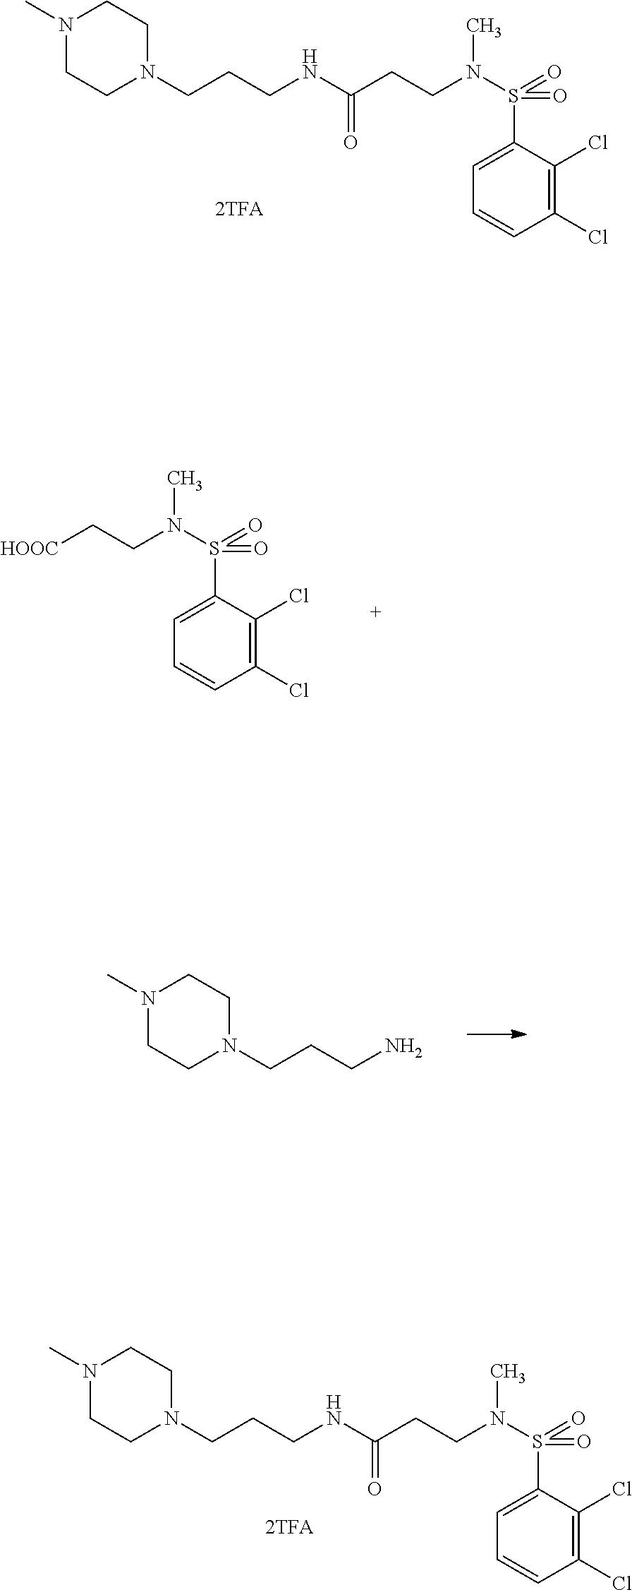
[HOOC]CCN(S(=O)(=O)C1=CC=CC(Cl)=C1Cl)C.C(CCN(S(=O)(=O)C1=CC=CC(Cl)=C1Cl)C)(NCCCN1CCN(C)CC1)=O.N1(C)CCN(CCCN)CC1.C(CCN(S(=O)(=O)C1=CC=CC(Cl)=C1Cl)C)(NCCCN1CCN(C)CC1)=O
